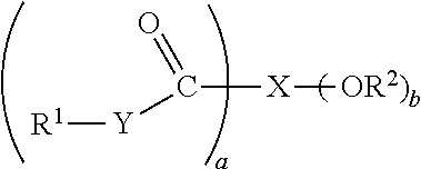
[R1][Y]C(=O)[X][OR2)b]
